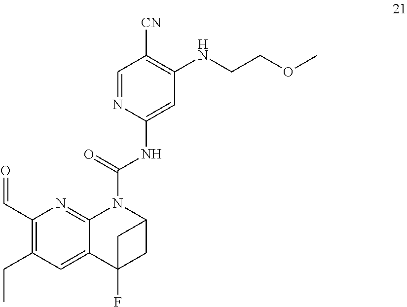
C1=NC(NC(N2C3=NC(C=O)=C(CC)C=C3C3(F)CC2C3)=O)=CC(NCCOC)=C1[CN]
